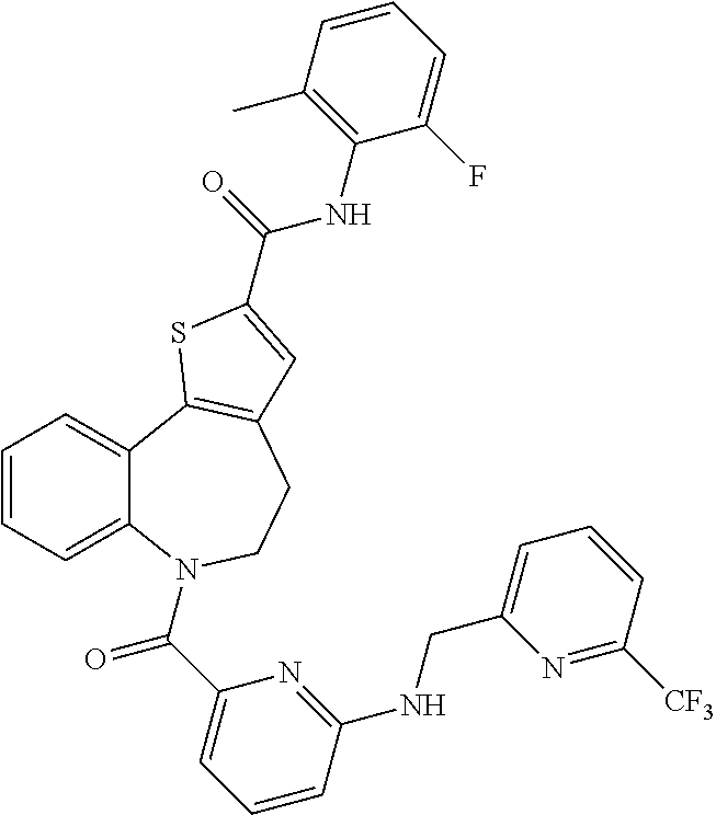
C1=CC=C2C(=C1)C1=C(CCN2C(C2=CC=CC(NCC3=CC=CC([CF3])=N3)=N2)=O)C=C(C(NC2=C(C)C=CC=C2F)=O)S1
